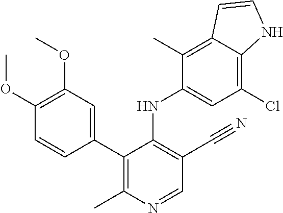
C1(C2=C(C)N=CC(C#N)=C2NC2=CC(Cl)=C3C(=C2C)C=CN3)=CC(OC)=C(OC)C=C1
